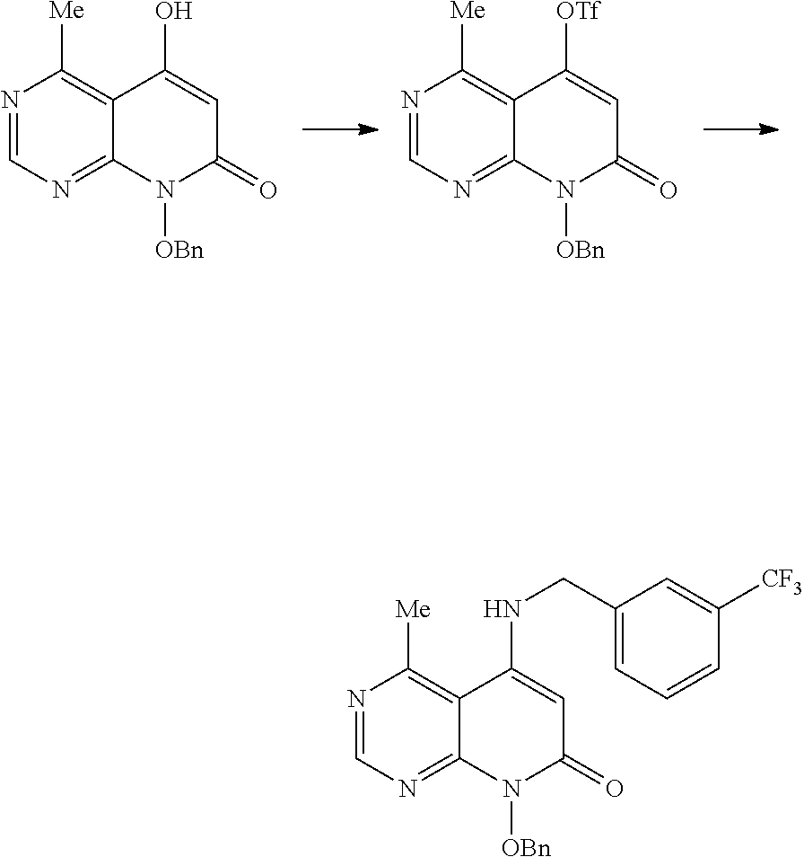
N1=CN=C2C(=C1[Me])C(NCC1=CC=CC([CF3])=C1)=CC(=O)N2[OBn].N1=CN=C2C(=C1[Me])C(O)=CC(=O)N2[OBn].N1=CN=C2C(=C1[Me])C([OTf])=CC(=O)N2[OBn]
